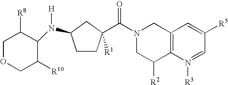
C(N1CC([R2])C2=C(C1)C=C([R5])C=N2[R3])(=O)C1([R1])CCC(N(C2C([R10])COCC2[R8])[H])C1
